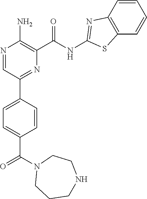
C1=CC(C2=NC(C(NC3=NC4=C(C=CC=C4)S3)=O)=C(N)N=C2)=CC=C1C(N1CCCNCC1)=O
